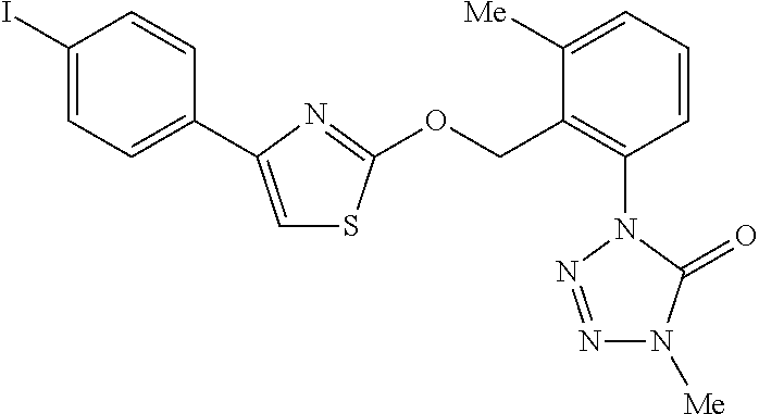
C1=C(C2=CC=C(I)C=C2)N=C(OCC2=C(N3N=NN([Me])C3=O)C=CC=C2[Me])S1
